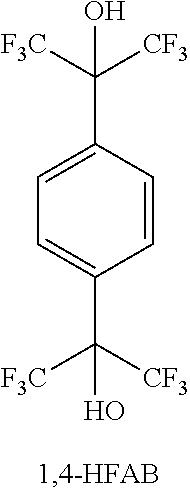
C1=C(C(O)([F3C])[CF3])C=CC(C(O)([F3C])[CF3])=C1
